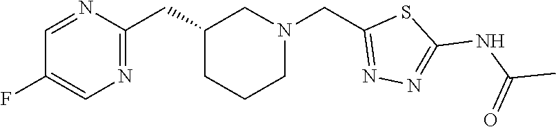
C1(CC2=NC=C(F)C=N2)CCCN(CC2=NN=C(NC(C)=O)S2)C1
